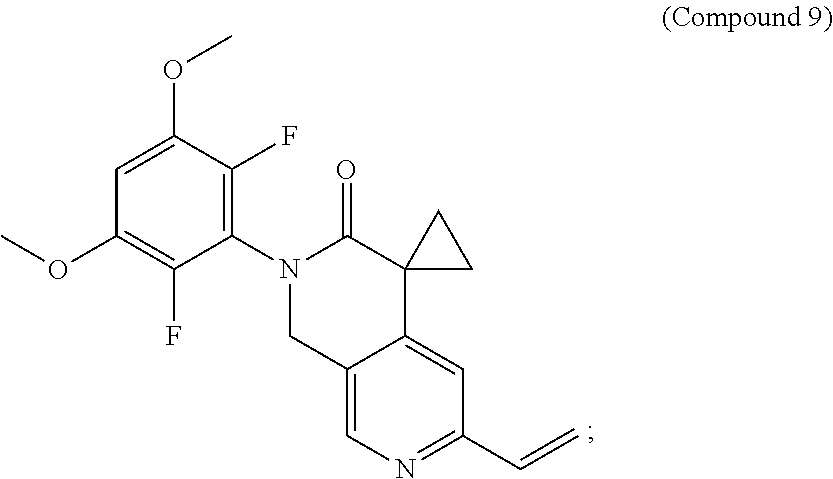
C1=C(OC)C(F)=C(N2C(=O)C3(C4=CC(C=C)=NC=C4C2)CC3)C(F)=C1OC
